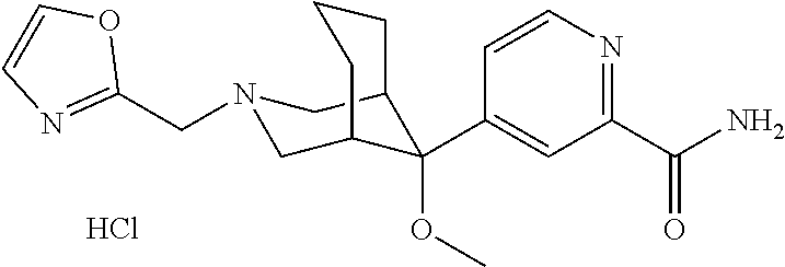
C1(C(N)=O)=NC=CC(C2(OC)C3CN(CC4=NC=CO4)CC2CCC3)=C1.Cl
